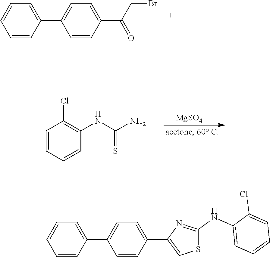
[MgSO4].C1(NC(N)=S)=C(Cl)C=CC=C1.C1(C2=CC=C(C(CBr)=O)C=C2)=CC=CC=C1.C1(C2=CC=C(C3=CSC(NC4=CC=CC=C4Cl)=N3)C=C2)=CC=CC=C1
